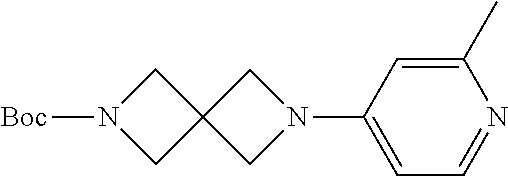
C1(N2CC3(C2)CN([Boc])C3)=CC=NC(C)=C1
